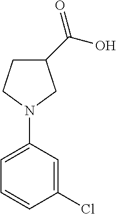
C1=CC(Cl)=CC(N2CC(C(=O)O)CC2)=C1
